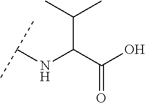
C(C(C(O)=O)NC(C)C)(C)C
